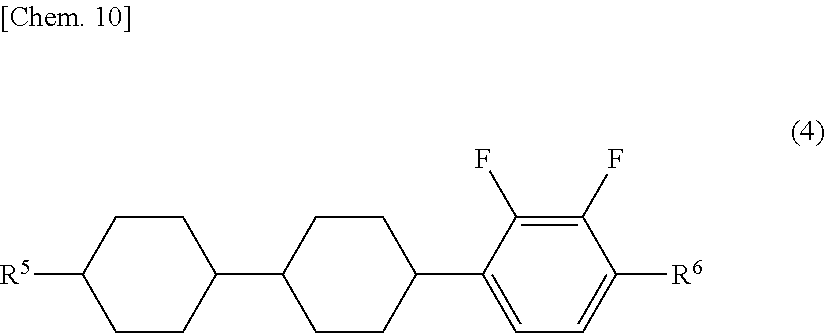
[R5]C1CCC(C2CCC(C3=CC=C([R6])C(F)=C3F)CC2)CC1
